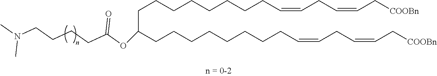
C(CCC(=O)OC(CCCCCCCCC=CCC=CC[COOBn])CCCCCCCCC=CCC=CC[COOBn])CN(C)C
